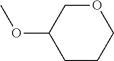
C1CCOCC1OC
